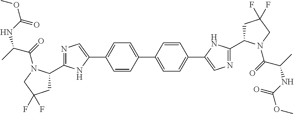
C1=C(C2=CN=C(C3CC(F)(F)CN3C(=O)C(C)NC(OC)=O)N2)C=CC(C2=CC=C(C3=CN=C(C4CC(F)(F)CN4C(=O)C(NC(=O)OC)C)N3)C=C2)=C1
